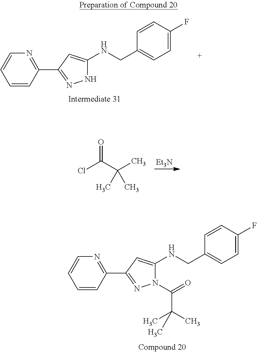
C1=CC(C2=NNC(NCC3=CC=C(F)C=C3)=C2)=NC=C1.[Et3N].O=C(C(C)(C)C)Cl.C1=CC(C2=NN(C(=O)C(C)(C)C)C(NCC3=CC=C(F)C=C3)=C2)=NC=C1
